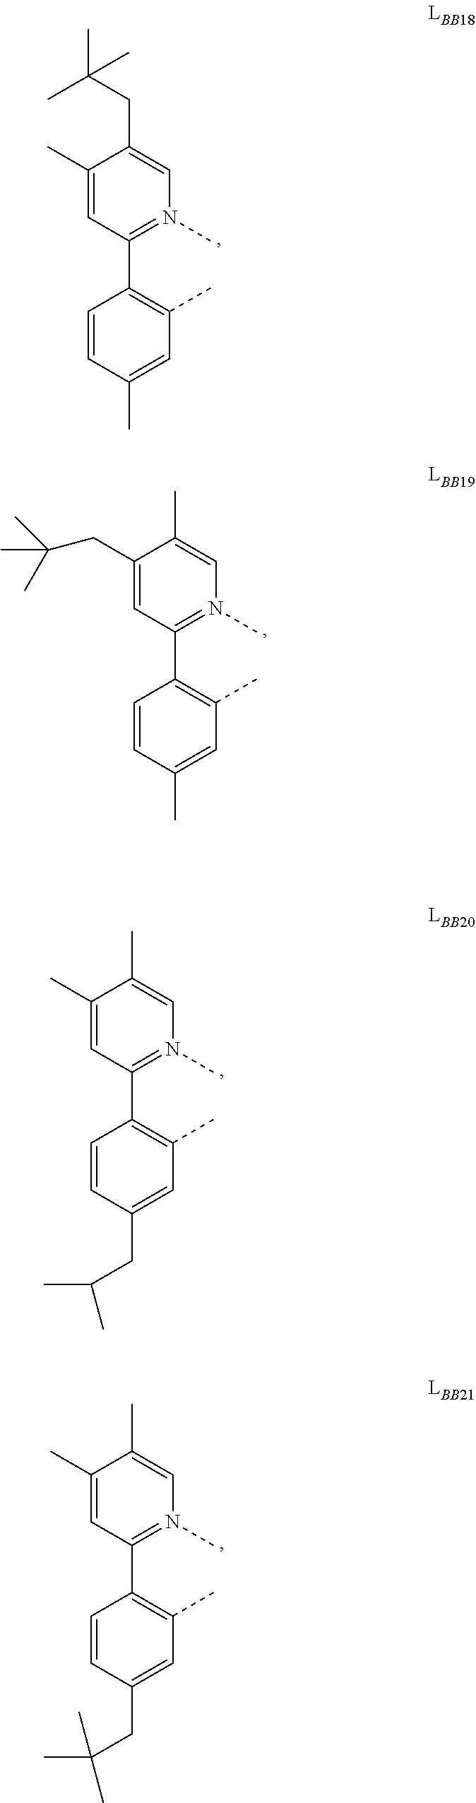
C1(C)=CC(C2=C(C)C=C(C)C=C2)=N(C)C=C1CC(C)(C)C.C1(CC(C)(C)C)=CC(C2=C(C)C=C(C)C=C2)=N(C)C=C1C.C1(C)=CC(C2=C(C)C=C(CC(C)C)C=C2)=N(C)C=C1C.C1(C)=CC(C2=C(C)C=C(CC(C)(C)C)C=C2)=N(C)C=C1C
